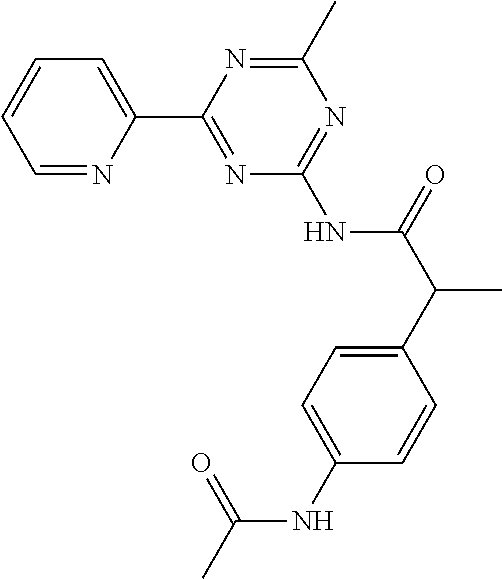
C1=NC(C2=NC(NC(C(C3=CC=C(NC(C)=O)C=C3)C)=O)=NC(C)=N2)=CC=C1
